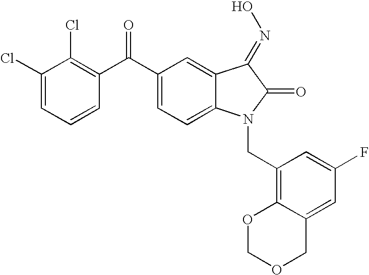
C1(Cl)=CC=CC(C(C2=CC=C3C(=C2)C(=NO)C(=O)N3CC2=C3C(=CC(F)=C2)COCO3)=O)=C1Cl
